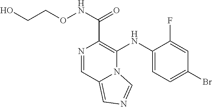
C1(NC2=C(C(NOCCO)=O)N=CC3=CN=CN23)=CC=C(Br)C=C1F
